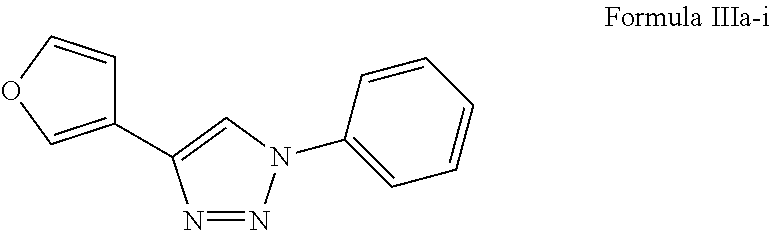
N1=NN(C2=CC=CC=C2)C=C1C1=COC=C1
